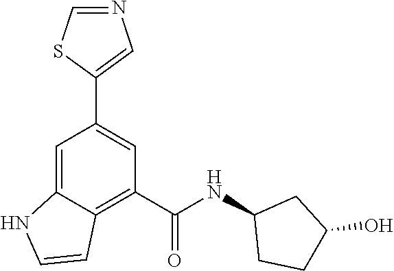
C1(NC(C2=C3C(=CC(C4=CN=CS4)=C2)NC=C3)=O)CCC(O)C1
